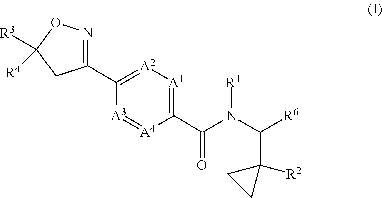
C1(C2=[A2][A1]=C(C(=O)N([R1])C(C3([R2])CC3)[R6])[A4]=[A3]2)=NOC([R3])([R4])C1
